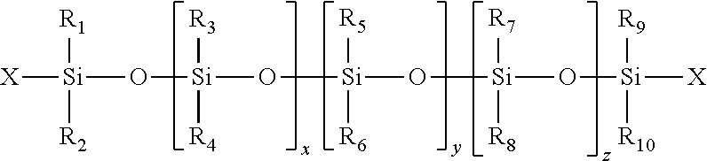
[X][Si](O[Si](O[Si](O[Si](O[Si]([X])([R9])[R10])([R7])[R8])([R5])[R6])([R3])[R4])([R1])[R2]
